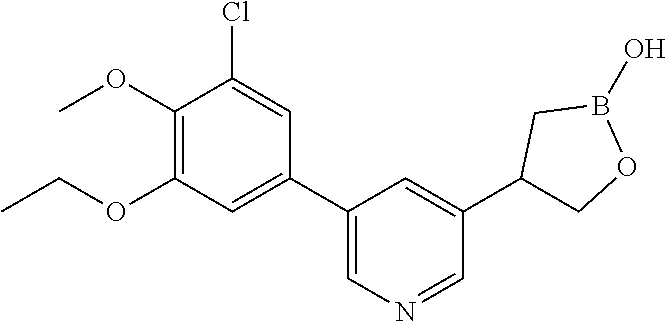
C1(OC)=C(OCC)C=C(C2=CN=CC(C3COB(O)C3)=C2)C=C1Cl
